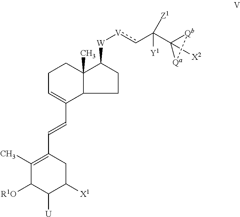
C(=CC1=CCCC2(C)C([W][V]cC(C3([X2])[Qb][Qa]3)([Y1])[Z1])CCC12)C1=C(C)C([R1O])C([U])C([X1])C1
